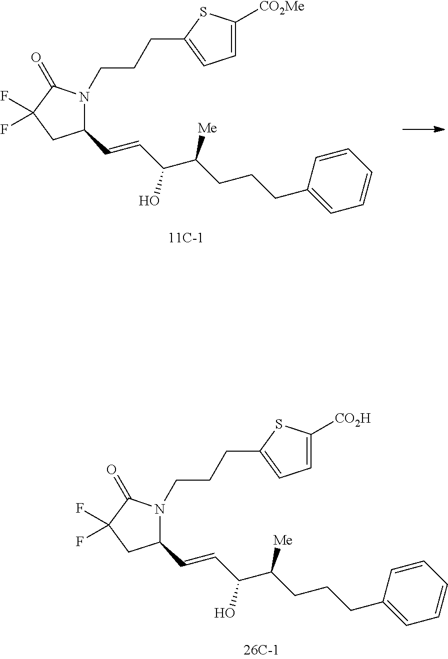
C(=CC(O)C([Me])CCCC1=CC=CC=C1)C1CC(F)(F)C(=O)N1CCCC1=CC=C([CO2H])S1.C(=CC(O)C([Me])CCCC1=CC=CC=C1)C1CC(F)(F)C(=O)N1CCCC1=CC=C([CO2Me])S1
